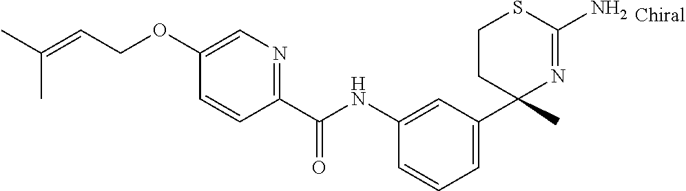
C1(NC(C2=NC=C(OCC=C(C)C)C=C2)=O)=CC(C2(C)N=C(N)SCC2)=CC=C1
